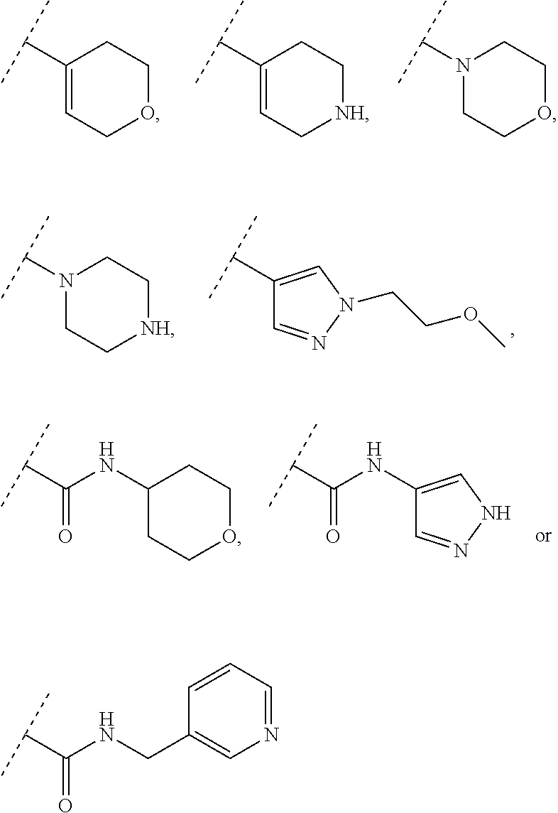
C1(C(C)C)=CCOCC1.C1(C(C)C)=CC[NH]CC1.N1(C(C)C)CCOCC1.N1(C(C)C)CC[NH]CC1.C1(C(C)C)=CN(CCOC)N=C1.C(C(C)C)(NC1CCOCC1)=O.C(C(C)C)(NC1=CNN=C1)=O.C(C(C)C)(NCC1=CN=CC=C1)=O
